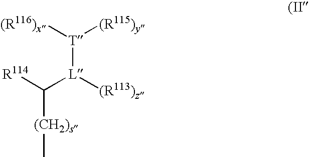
[(R116)x][T]([(R115)y])[L]([(R113)z])C([R114])[(CH2)s]C
